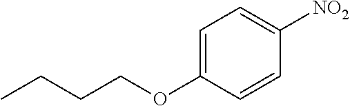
C(COC1=CC=C([NO2])C=C1)CC
